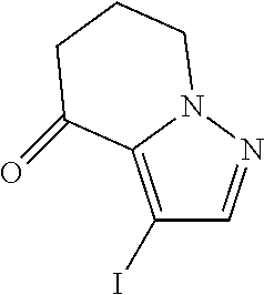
C1(I)=C2N(N=C1)CCCC2=O
